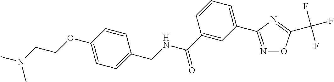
C1(OCCN(C)C)=CC=C(CNC(C2=CC(C3=NOC(C(F)(F)F)=N3)=CC=C2)=O)C=C1
